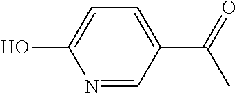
N1=CC(C(=O)C)=CC=C1O
